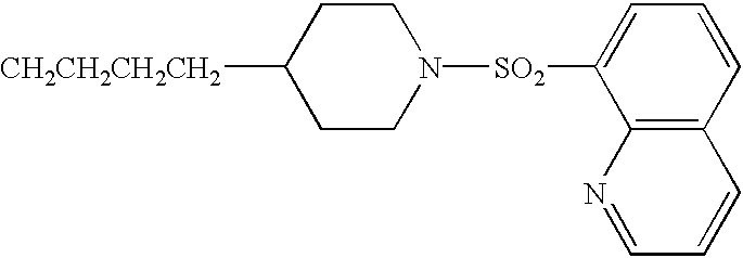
C1CN([SO2]C2=CC=CC3=C2N=CC=C3)CCC1[CH2CH2CH2CH2]
